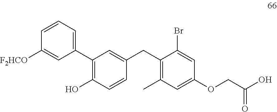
C1=CC=C(C2=C(O)C=CC(CC3=C(C)C=C(OCC(O)=O)C=C3Br)=C2)C=C1[F2HCO]
